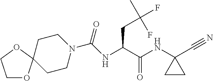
N(C1(C#N)CC1)C(C(CC(F)(C)F)NC(N1CCC2(OCCO2)CC1)=O)=O
